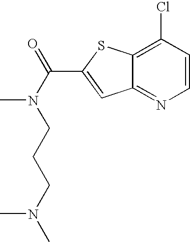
N(C(C1=CC2=NC=CC(Cl)=C2S1)=O)(CCCN(C)C)C
